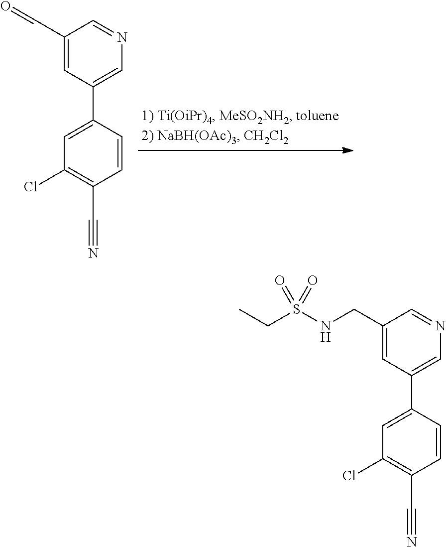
C1=C(C2=CN=CC(C=O)=C2)C=CC(C#N)=C1Cl.C1=C(C2=CN=CC(CNS(CC)(=O)=O)=C2)C=CC(C#N)=C1Cl
